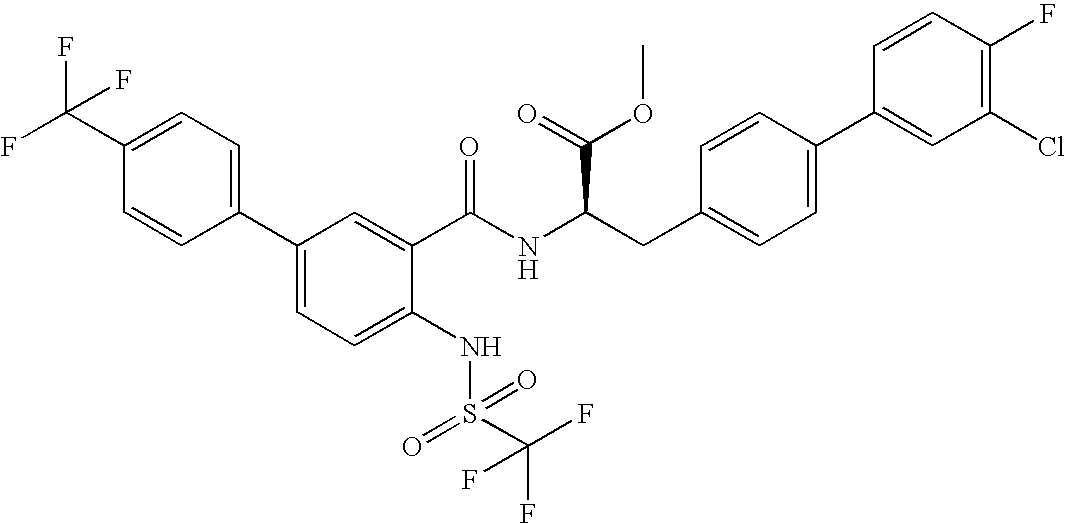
C1=C(C(F)(F)F)C=CC(C2=CC=C(NS(=O)(=O)C(F)(F)F)C(C(NC(CC3=CC=C(C4=CC(Cl)=C(F)C=C4)C=C3)C(=O)OC)=O)=C2)=C1
